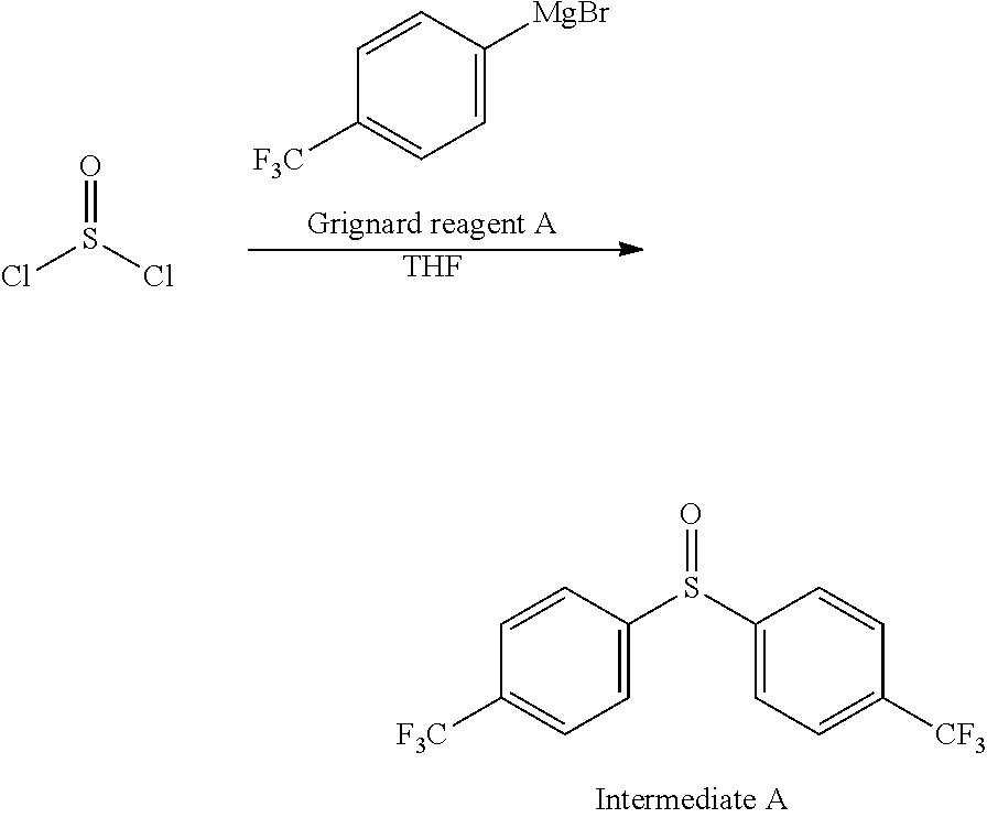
C1=CC(S(C2=CC=C([CF3])C=C2)=O)=CC=C1[F3C].C1=CC([MgBr])=CC=C1[F3C].O=S(Cl)Cl.[THF]
